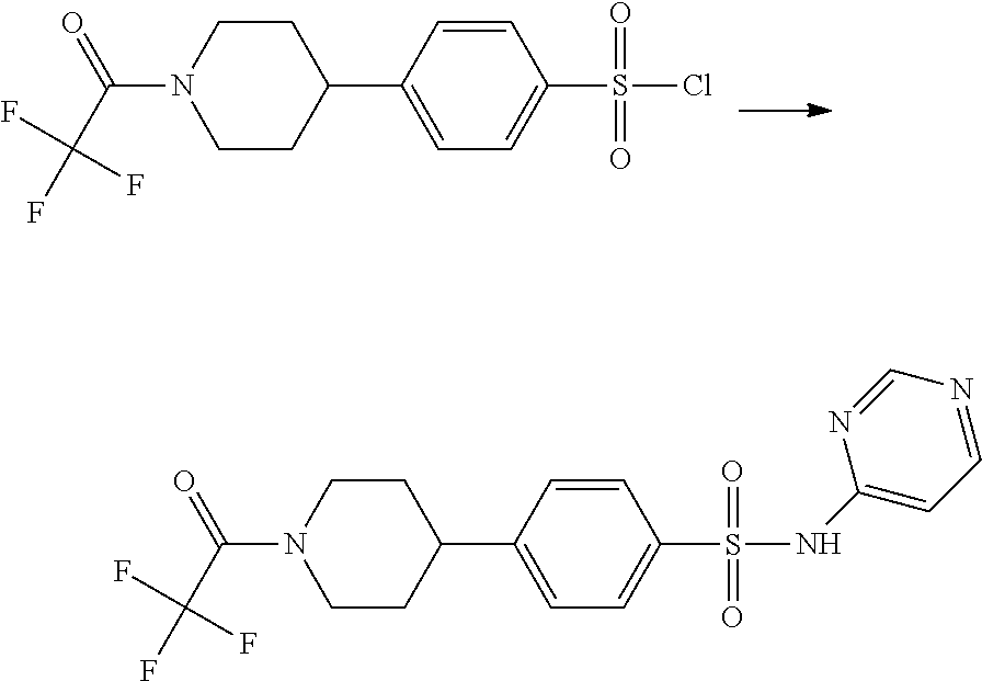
C1=CC(S(Cl)(=O)=O)=CC=C1C1CCN(C(=O)C(F)(F)F)CC1.C1=CC(S(NC2=CC=NC=N2)(=O)=O)=CC=C1C1CCN(C(=O)C(F)(F)F)CC1
